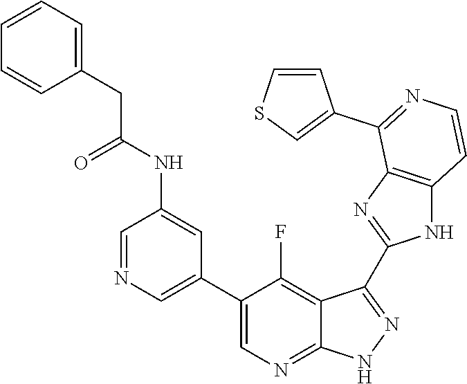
C1=NC=C(C2=CN=C3C(=C2F)C(C2=NC4=C(N2)C=CN=C4C2=CSC=C2)=N[N H]3)C=C1NC(CC1=CC=CC=C1)=O
